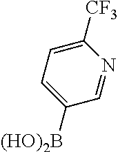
C1([CF3])=CC=C([(HO)2B])C=N1
